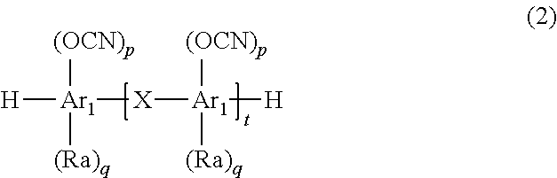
[H][Ar1]([X][Ar1]([H])([(OCN)p])[(Ra)q])([(OCN)p])[(Ra)q]
